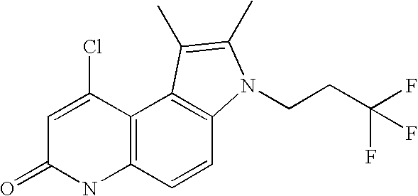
C1=C(Cl)C2=C(NC1=O)C=CC1=C2C(C)=C(C)N1CCC(F)(F)F
